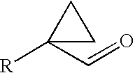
[R]C1(C=O)CC1
